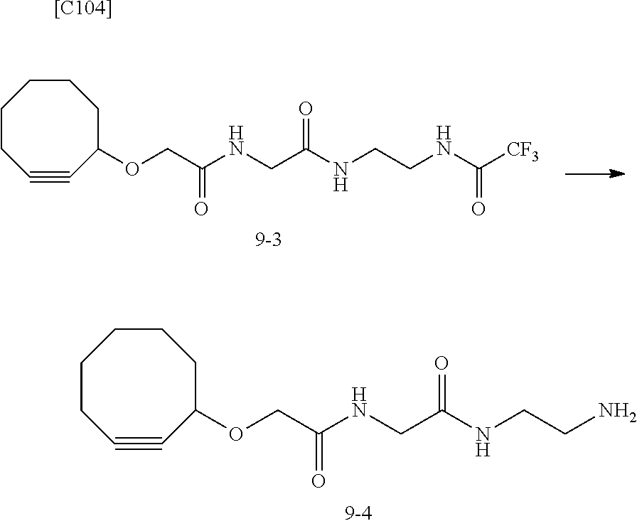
C1CC#CC(OCC(NCC(NCCNC([CF3])=O)=O)=O)CCC1.C1CC#CC(OCC(NCC(NCCN)=O)=O)CCC1.[[C104]]
